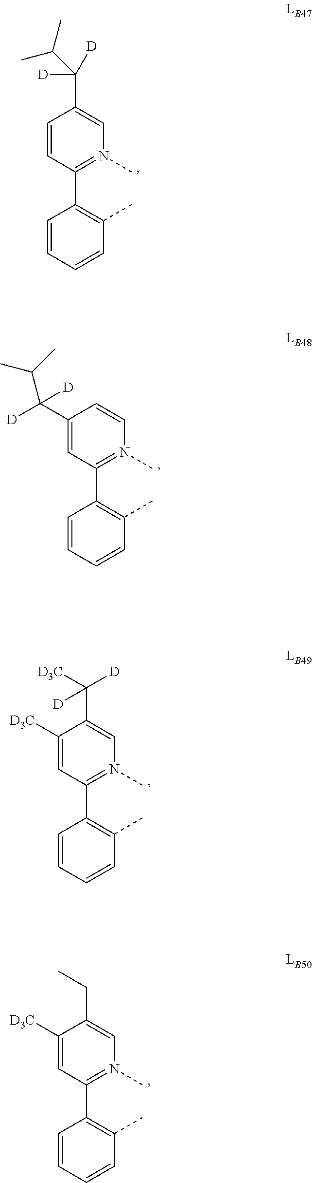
C1=CC(C2=C(C)C=CC=C2)=N(C)C=C1C([D])(C(C)C)[D].C1(C(C(C)C)([D])[D])=CC(C2=C(C)C=CC=C2)=N(C)C=C1.C1([D3C])=CC(C2=C(C)C=CC=C2)=N(C)C=C1C([D3C])([D])[D].C1([D3C])=CC(C2=C(C)C=CC=C2)=N(C)C=C1CC
